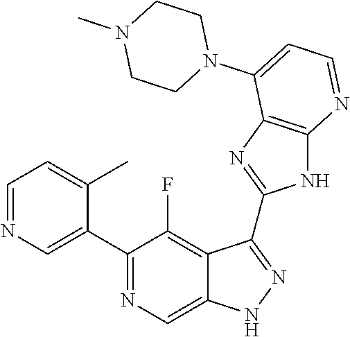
C1=NC=C(C2=NC=C3C(=C2F)C(C2=NC4=C(N2)N=CC=C4N2CCN(C)CC2)=NN3)C(C)=C1
